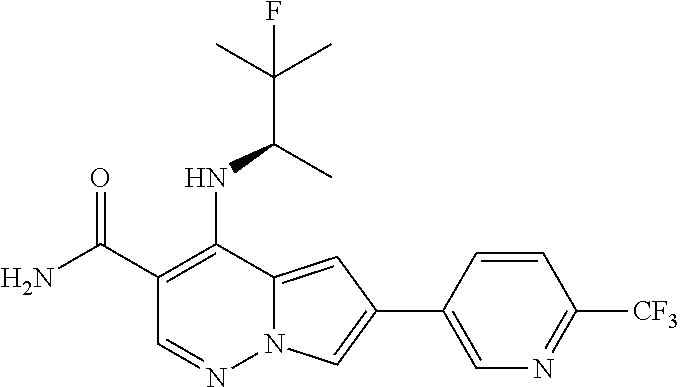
C1(C(N)=O)=C(NC(C(C)(C)F)C)C2=CC(C3=CN=C([CF3])C=C3)=CN2N=C1
